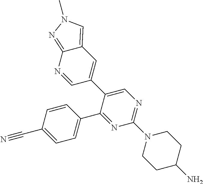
C1=CC(C#N)=CC=C1C1=NC(N2CCC(N)CC2)=NC=C1C1=CC2=CN(C)N=C2N=C1
